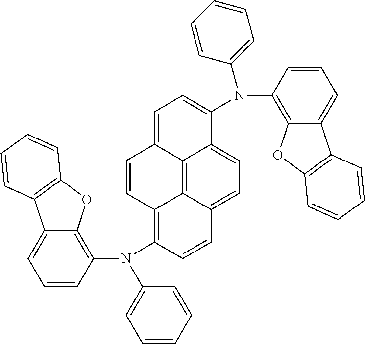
C12=C3C4=CC=C1C(N(C1=C5C(=CC=C1)C1=C(O5)C=CC=C1)C1=CC=CC=C1)=CC=C2C=CC3=C(N(C1=C2C(=CC=C1)C1=C(O2)C=CC=C1)C1=CC=CC=C1)C=C4
